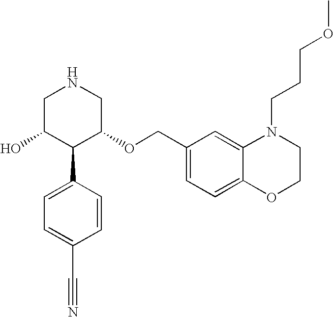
OC1C(C2=CC=C(C#N)C=C2)C(OCC2=CC=C3C(=C2)N(CCCOC)CCO3)CNC1
